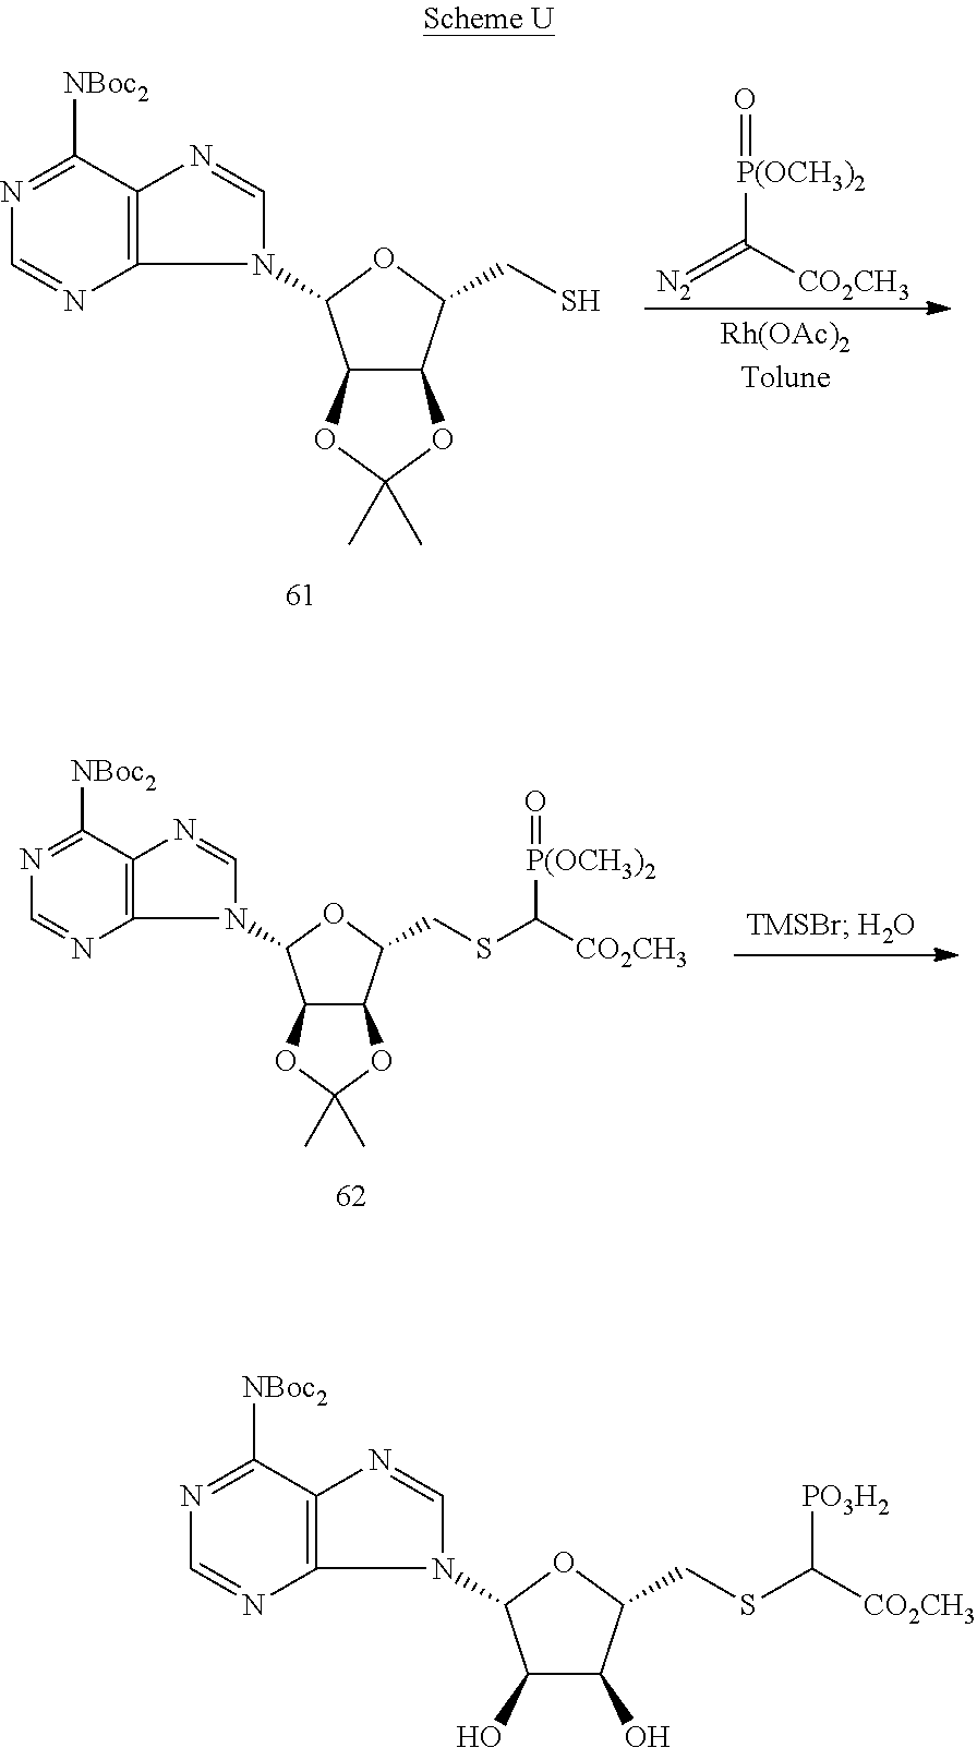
O=[P(OCH3)2]C(=[N2])[CO2CH3].N1=C([NBoc2])C2=C(N=C1)N(C1C3C(C(CS)O1)OC(C)(C)O3)C=N2.N1=C([NBoc2])C2=C(N=C1)N(C1C3C(C(CSC([CO2CH3])[P(OCH3)2]=O)O1)OC(C)(C)O3)C=N2.N1=C([NBoc2])C2=C(N=C1)N(C1C(O)C(O)C(CSC([CO2CH3])[PO3H2])O1)C=N2
